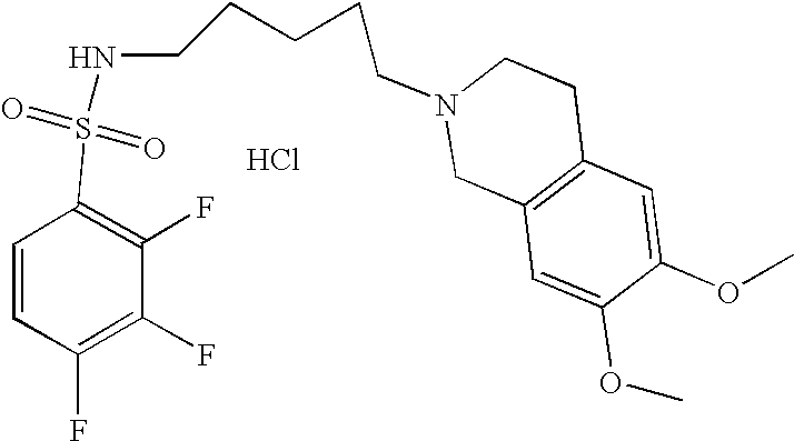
N(S(C1=C(F)C(F)=C(F)C=C1)(=O)=O)CCCCCN1CC2=C(CC1)C=C(OC)C(OC)=C2.Cl
